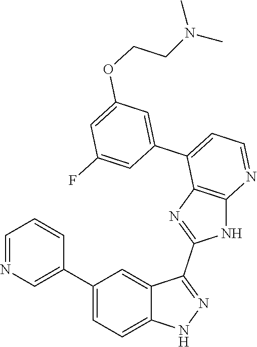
C1=NC=C(C2=CC=C3C(=C2)C(C2=NC4=C(N2)N=CC=C4C2=CC(OCCN(C)C)=CC(F)=C2)=NN3)C=C1
